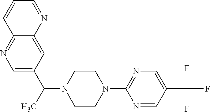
C12=NC=C(C(C)N3CCN(C4=NC=C(C(F)(F)F)C=N4)CC3)C=C1N=CC=C2
